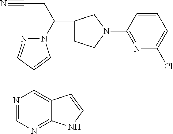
N1=CN=C2C(=C1C1=CN(C(C3CCN(C4=NC(Cl)=CC=C4)C3)CC#N)N=C1)C=CN2
